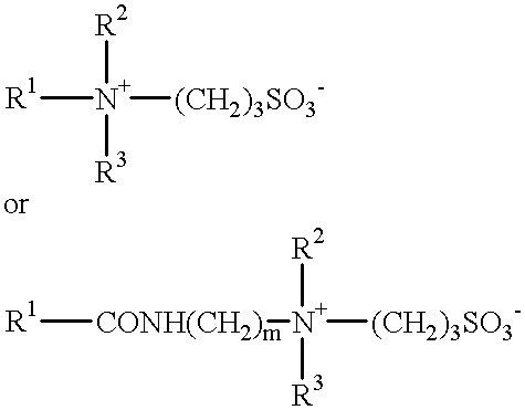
[R2][N+]([R1])([(CH2)3SO3-])[R3].[R1][CONH(CH2)m][N+]([(CH2)3SO3-])([R2])[R3]
